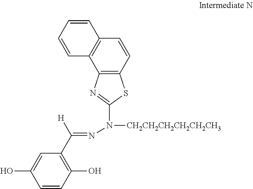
OC1=CC(C(=NN(C2=NC3=C(S2)C=CC2=C3C=CC=C2)[CH2CH2CH2CH2CH2CH3])[H])=C(O)C=C1
